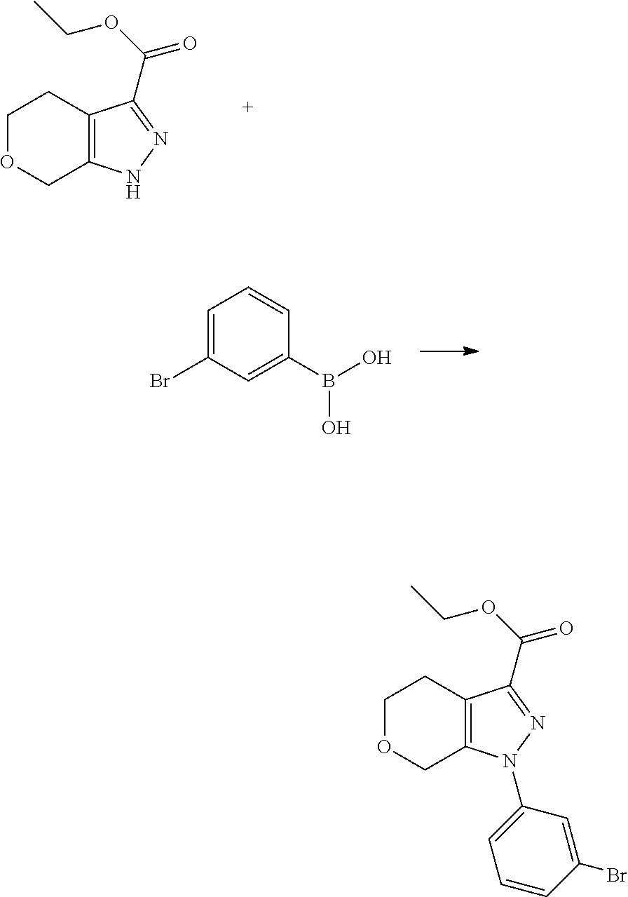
C1OCC2=C(C1)C(C(=O)OCC)=NN2.C1=C(Br)C=C(B(O)O)C=C1.C1OCC2=C(C1)C(C(=O)OCC)=NN2C1=CC=CC(Br)=C1
